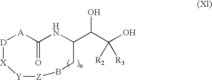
[D]1[A]C(=O)NC(C(C(O)([R3])[R2])O)CB[Z][Y][X]1
